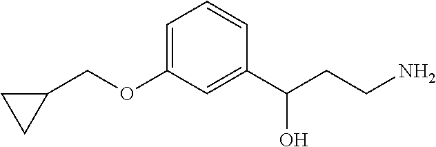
C1(COC2=CC=CC(C(CCN)O)=C2)CC1
